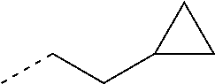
C1(CCC)CC1
